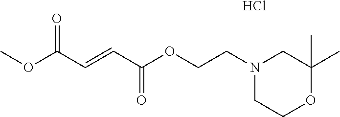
N1(CCOC(C=CC(OC)=O)=O)CCOC(C)(C)C1.Cl
